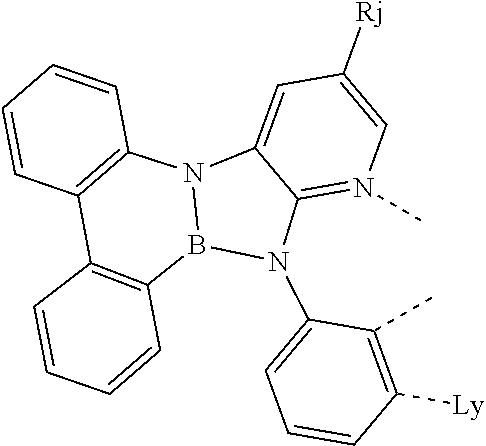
C12=N(C)C=C([Rj])C=C1N1B(N2C2=CC=CC([Ly])=C2C)C2=C(C=CC=C2)C2=C1C=CC=C2
